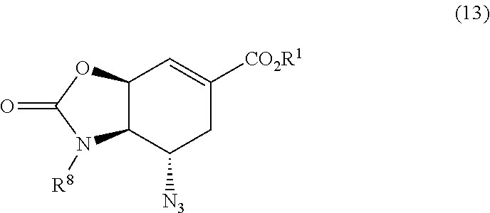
O=C1N([R8])C2C(O1)C=C([CO2R1])CC2[N3]
